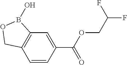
C12=C(C=CC(C(OCC(F)F)=O)=C1)COB2O
